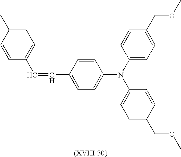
C1=CC(C)=CC=C1C=CC1=CC=C(N(C2=CC=C(COC)C=C2)C2=CC=C(COC)C=C2)C=C1
